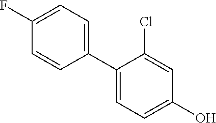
C1=C(F)C=CC(C2=CC=C(O)C=C2Cl)=C1
